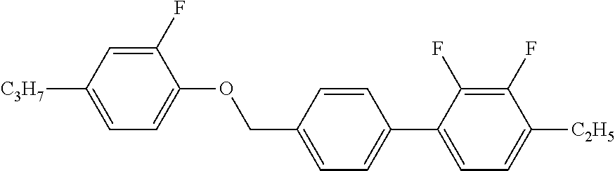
C1(F)=CC([C3H7])=CC=C1OCC1=CC=C(C2=CC=C([C2H5])C(F)=C2F)C=C1
